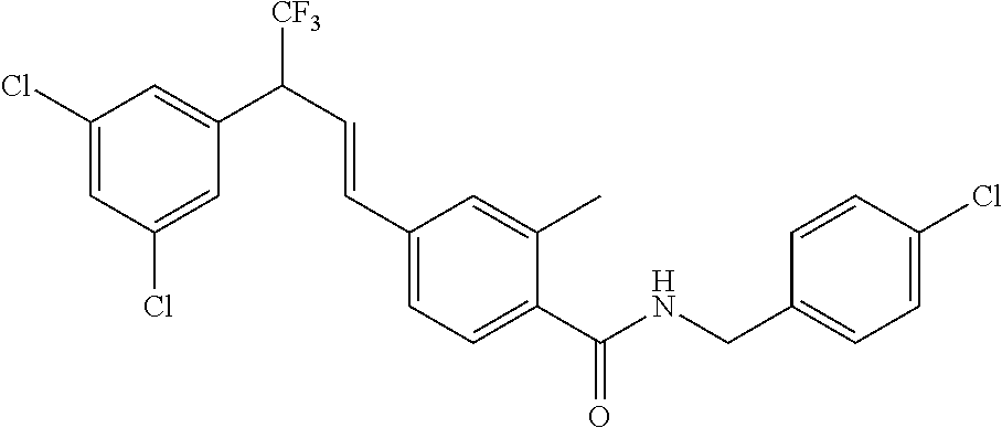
C1(Cl)=CC(C(C=CC2=CC=C(C(NCC3=CC=C(Cl)C=C3)=O)C(C)=C2)[CF3])=CC(Cl)=C1
